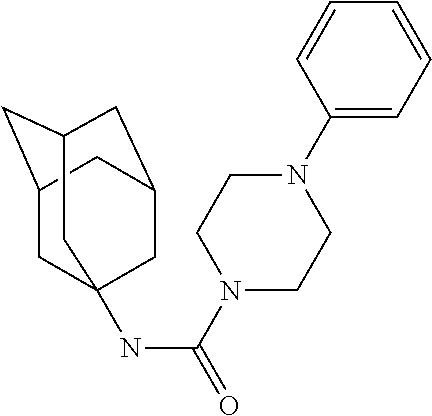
C1=C(N2CCN(C(NC34CC5CC(CC(C3)C5)C4)=O)CC2)C=CC=C1
